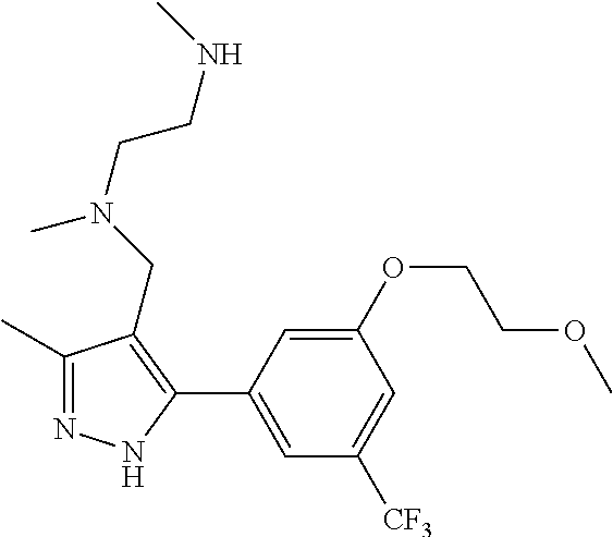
C1(C)=NNC(C2=CC([CF3])=CC(OCCOC)=C2)=C1CN(C)CCNC
